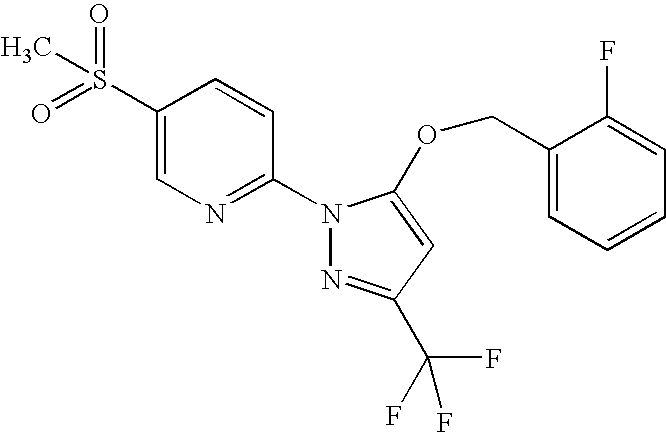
C1(S(=O)(=O)C)=CN=C(N2N=C(C(F)(F)F)C=C2OCC2=CC=CC=C2F)C=C1
